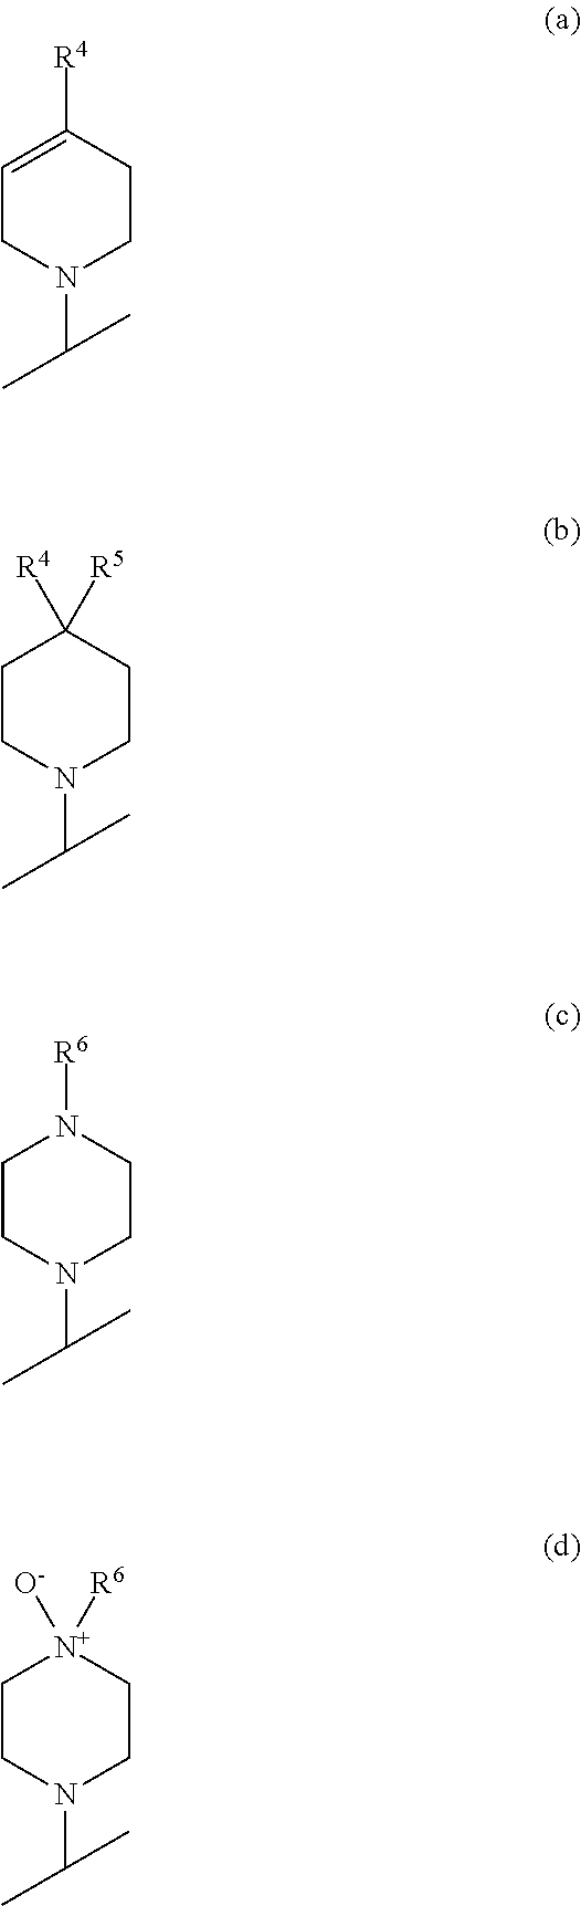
C1=C([R4])CCN(C(C)C)C1.C1CN(C(C)C)CCC1([R4])[R5].C1CN(C(C)C)CCN1[R6].C1CN(C(C)C)CC[N+]1([O-])[R6]
